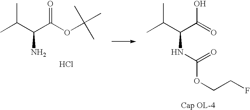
CC(C(C(OC(C)(C)C)=O)N)C.Cl.CC(C(C(=O)O)NC(OCCF)=O)C
